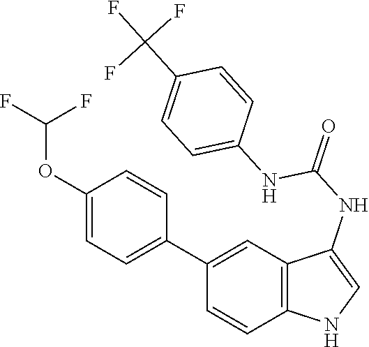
C12=C(C=C(C3=CC=C(OC(F)F)C=C3)C=C1)C(NC(=O)NC1=CC=C(C(F)(F)F)C=C1)=CN2
